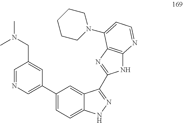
C1=NC=C(C2=CC=C3C(=C2)C(C2=NC4=C(N2)N=CC=C4N2CCCCC2)=NN3)C=C1CN(C)C
